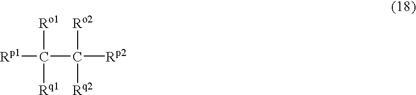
[Rp1]C([Ro1])([Rq1])C([Ro2])([Rq2])[Rp2]
